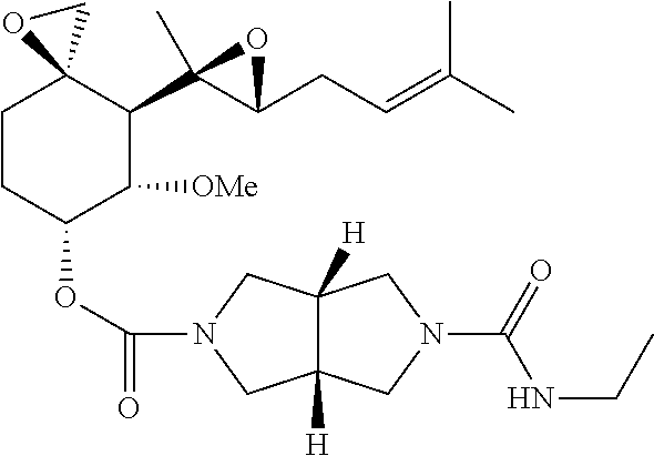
C1CC(OC(=O)N2CC3([H])C([H])(C2)CN(C(=O)NCC)C3)C([OMe])C(C2(C)C(CC=C(C)C)O2)C12CO2
